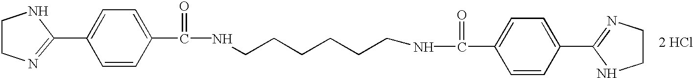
C1=CC(C(=O)NCCCCCCNC(=O)C2=CC=C(C3=NCCN3)C=C2)=CC=C1C1=NCCN1.[2 HCl]
